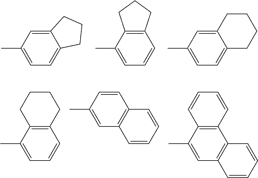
C12=CC(C)=CC=C1CCC2.C12=C(C(C)=CC=C1)CCC2.C12=CC(C)=CC=C1CCCC2.C12=C(C(C)=CC=C1)CCCC2.C1=CC(C)=CC2=C1C=CC=C2.C12=C(C(C)=CC3=C1C=CC=C3)C=CC=C2
